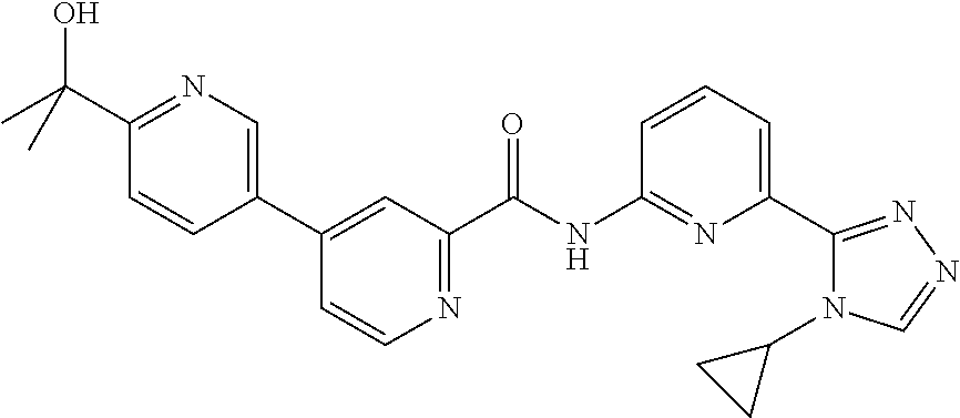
C1(C2=CN=C(C(C)(O)C)C=C2)=CC(C(NC2=NC(C3=NN=CN3C3CC3)=CC=C2)=O)=NC=C1
